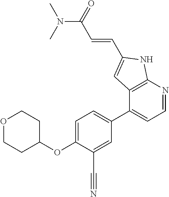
C1=C(OC2CCOCC2)C(C#N)=CC(C2=CC=NC3=C2C=C(C=CC(N(C)C)=O)N3)=C1
